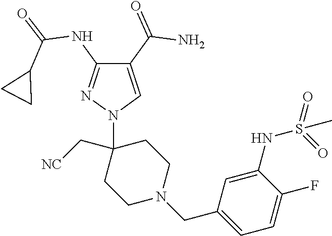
C1(C(=O)N)=CN(C2(C[NC])CCN(CC3=CC=C(F)C(NS(=O)(=O)C)=C3)CC2)N=C1NC(=O)C1CC1
